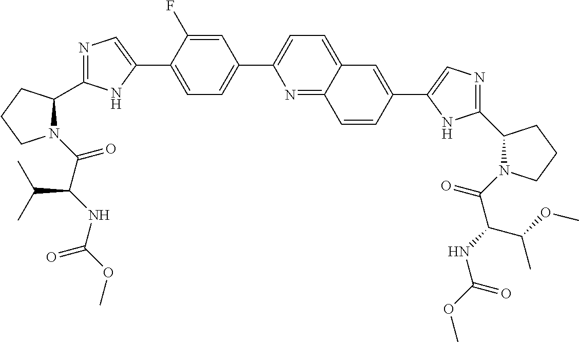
C1=C(C2=CN=C(C3N(C(C(NC(OC)=O)C(C)C)=O)CCC3)N2)C(F)=CC(C2=CC=C3C(=N2)C=CC(C2=CN=C(C4N(C(C(NC(OC)=O)C(OC)C)=O)CCC4)N2)=C3)=C1
